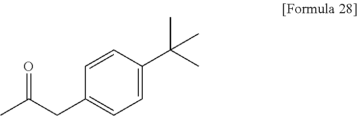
C1(CC(C)=O)=CC=C(C(C)(C)C)C=C1
